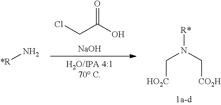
[R*]N(C[HO2C])C[CO2H].ClCC(=O)O.[NaOH].[H2O/IPA 4:170 C].[*R]N
